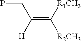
C(=C([R1CH3])[R2CH3])([H])CP
